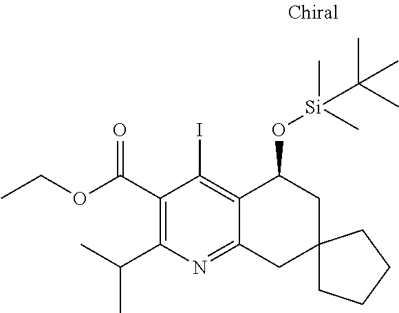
C1(C(OCC)=O)=C(C(C)C)N=C2C(=C1I)C(O[Si](C(C)(C)C)(C)C)CC1(C2)CCCC1
